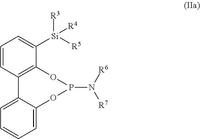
C1=CC2=C(C([Si]([R3])([R4])[R5])=C1)OP(N([R6])[R7])OC1=CC=CC=C21
